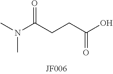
CN(C(CCC(O)=O)=O)C
